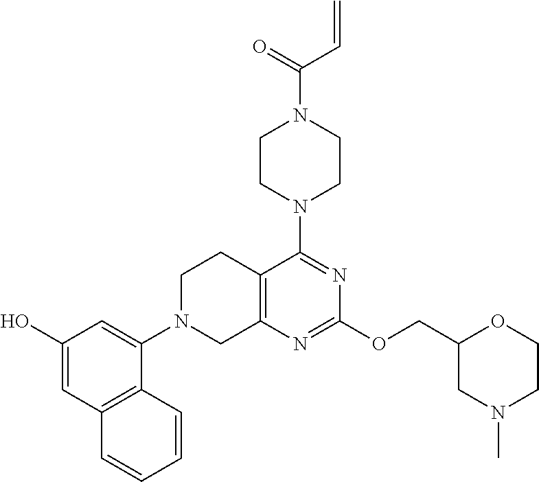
C12=C(N=C(OCC3CN(C)CCO3)N=C1N1CCN(C(C=C)=O)CC1)CN(C1=CC(O)=CC3=C1C=CC=C3)CC2
